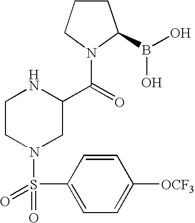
C1CCN(C(=O)C2NCCN(S(C3=CC=C([OCF3])C=C3)(=O)=O)C2)C1B(O)O
